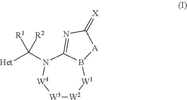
[Het]C([R1])([R2])N1C2=NC(=[X])[A]B2[W1][W2][W3][W4]1
